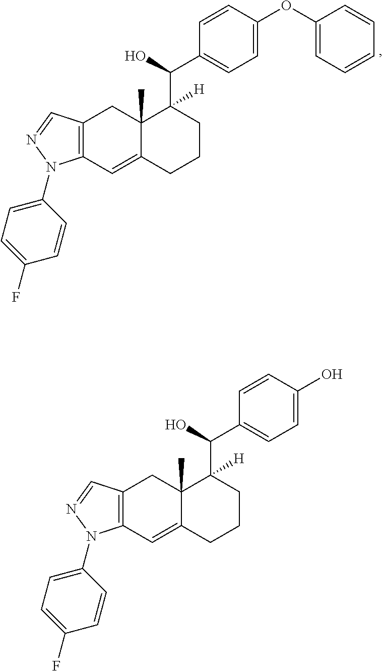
C12=C(C=C3C(C)(C1)C(C(O)C1=CC=C(OC4=CC=CC=C4)C=C1)([H])CCC3)N(C1=CC=C(F)C=C1)N=C2.C12=C(C=C3C(C)(C1)C(C(O)C1=CC=C(O)C=C1)([H])CCC3)N(C1=CC=C(F)C=C1)N=C2
